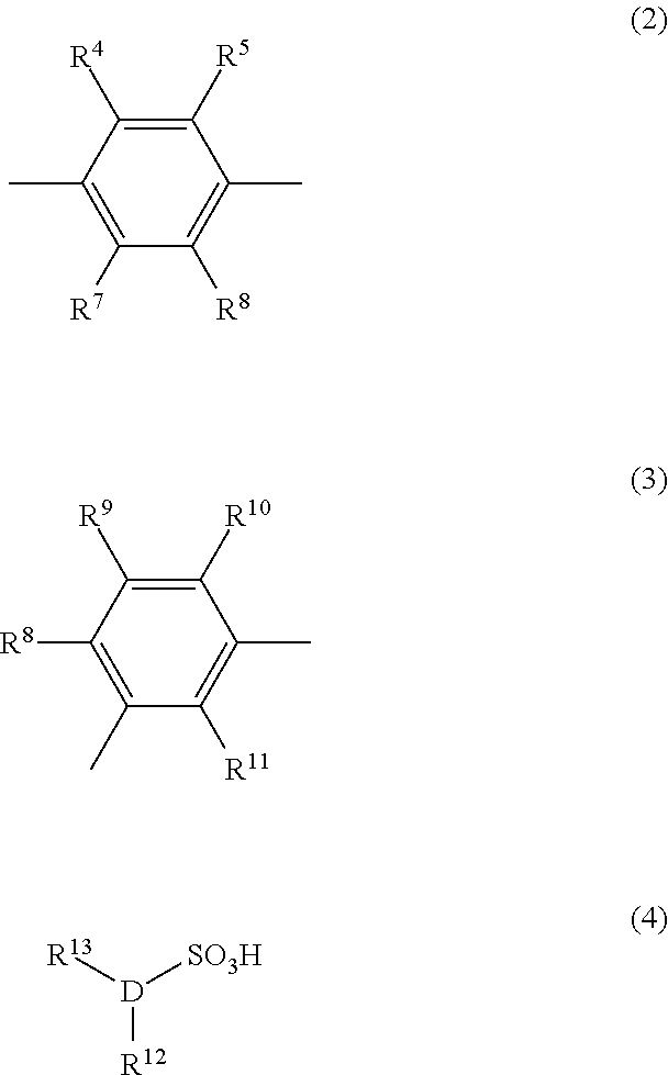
C1([R5])=C([R4])C(C)=C([R7])C([R8])=C1C.C1([R10])=C([R9])C([R8])=C(C)C([R11])=C1C.[R13][D]([SO3H])[R12]
